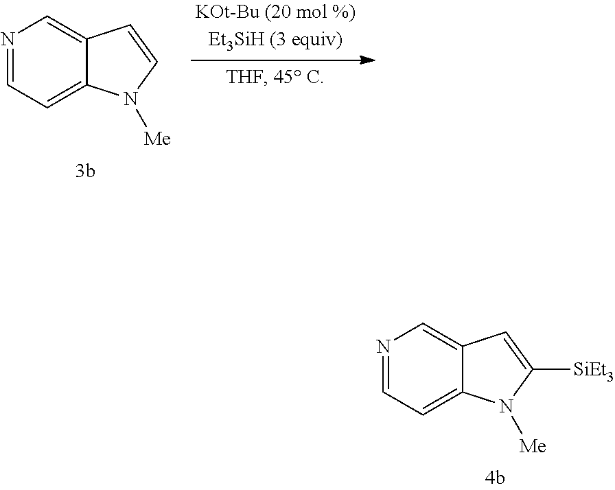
N1=CC=C2C(=C1)C=CN2[Me].N1=CC=C2C(=C1)C=C([SiEt3])N2[Me]
